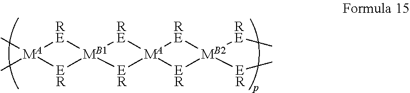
[MA]1(C)(C)[RE][MB1]2([ER]1)[RE][MA]1([ER]2)[RE][MB2]([ER]C)([RE]C)[ER]1
